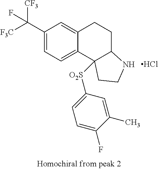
C1(C([CF3])([F3C])F)=CC=C2C(=C1)CCC1C2([O2S]C2=CC=C(F)C(C)=C2)CCN1.Cl
